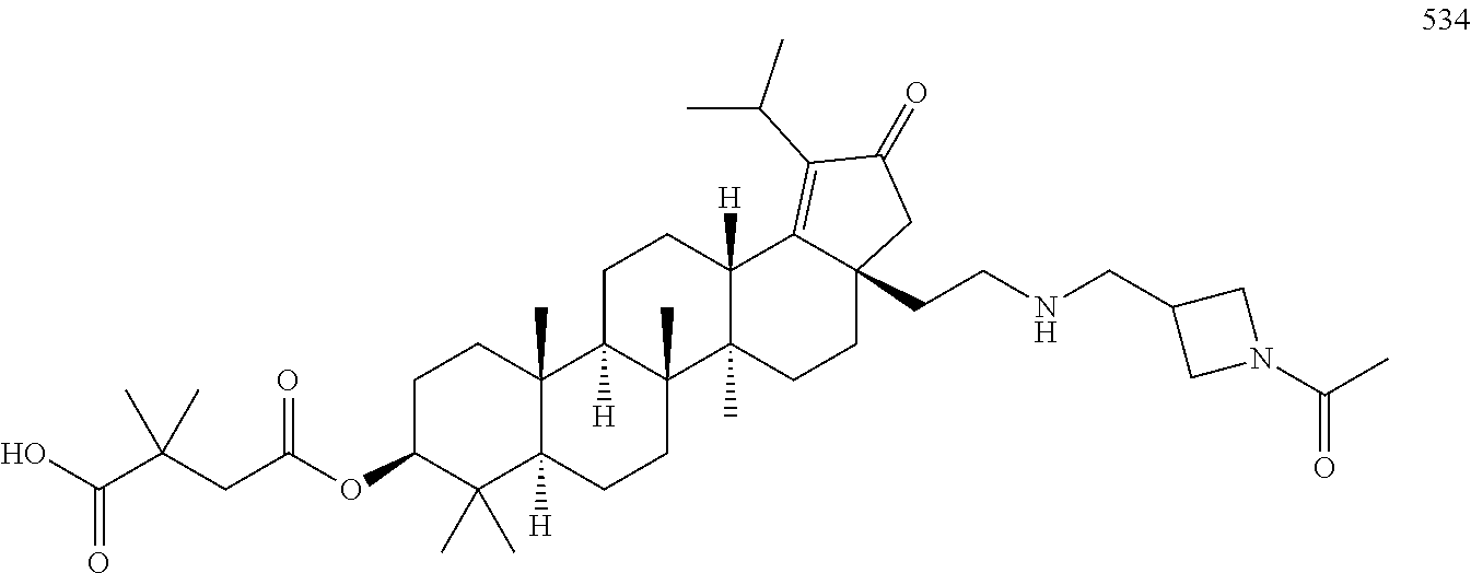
C1C(OC(CC(C(O)=O)(C)C)=O)C(C)(C)C2([H])C(C)(C1)C1([H])C(C)(CC2)C2(C)C([H])(CC1)C1=C(C(C)C)C(=O)CC1(CCNCC1CN(C(C)=O)C1)CC2
